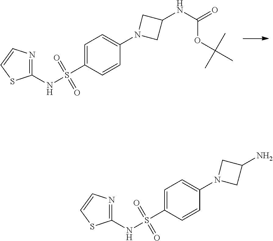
C1(NS(C2=CC=C(N3CC(N)C3)C=C2)(=O)=O)=NC=CS1.C1(NS(C2=CC=C(N3CC(NC(=O)OC(C)(C)C)C3)C=C2)(=O)=O)=NC=CS1
